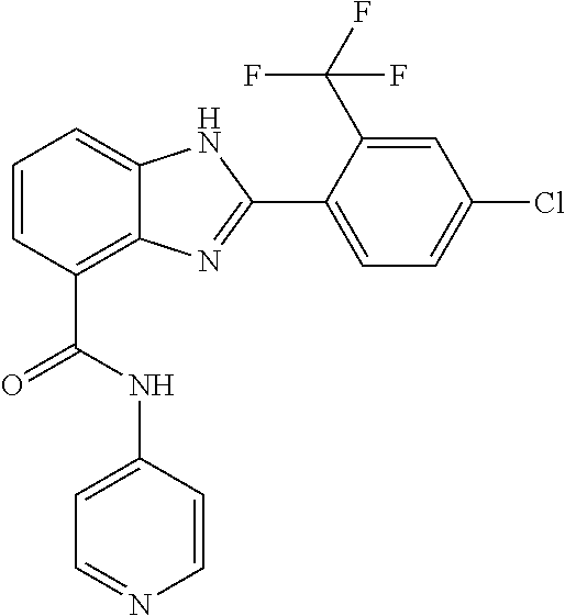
C1=CC(C(=O)NC2=CC=NC=C2)=C2C(=C1)NC(C1=CC=C(Cl)C=C1C(F)(F)F)=N2
